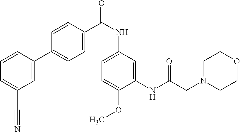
C1=C(C2=CC=C(C(NC3=CC=C(OC)C(NC(CN4CCOCC4)=O)=C3)=O)C=C2)C=CC=C1C#N
